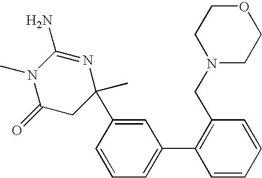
C1(=O)CC(C)(C2=CC(C3=C(CN4CCOCC4)C=CC=C3)=CC=C2)N=C(N)N1C
